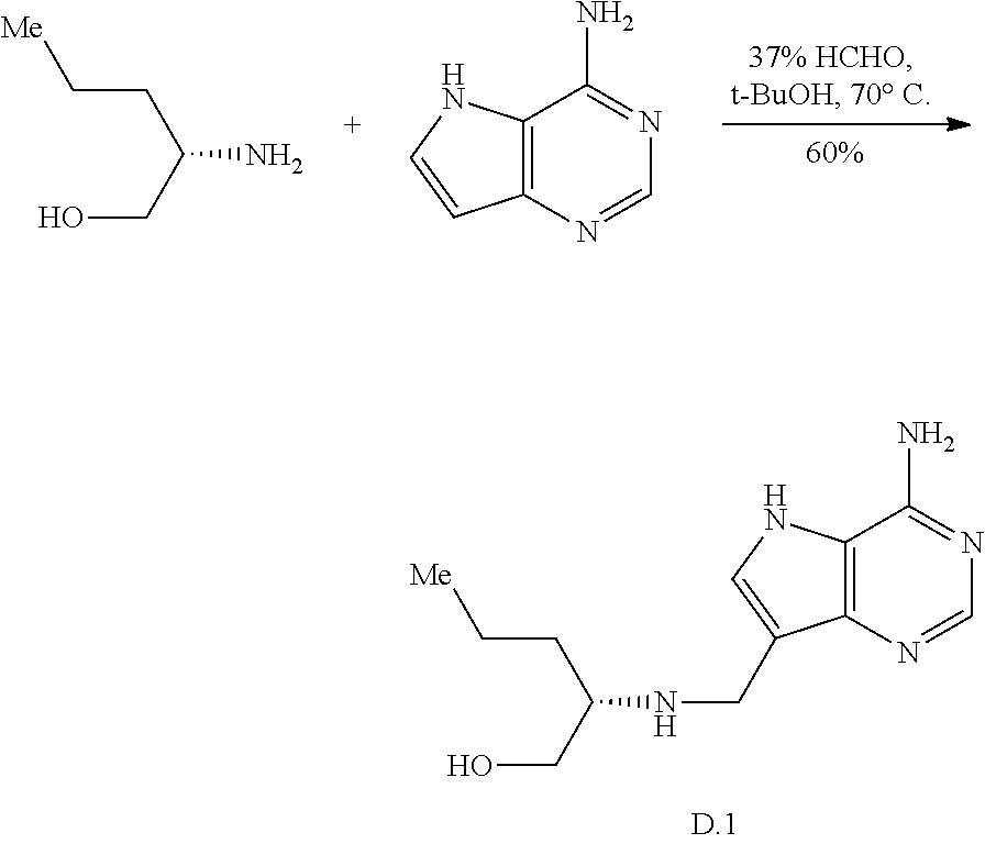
OCC(NCC1=CNC2=C1N=CN=C2N)CC[Me].OCC(N)CC[Me].C12=C(N=CN=C1N)C=CN2
